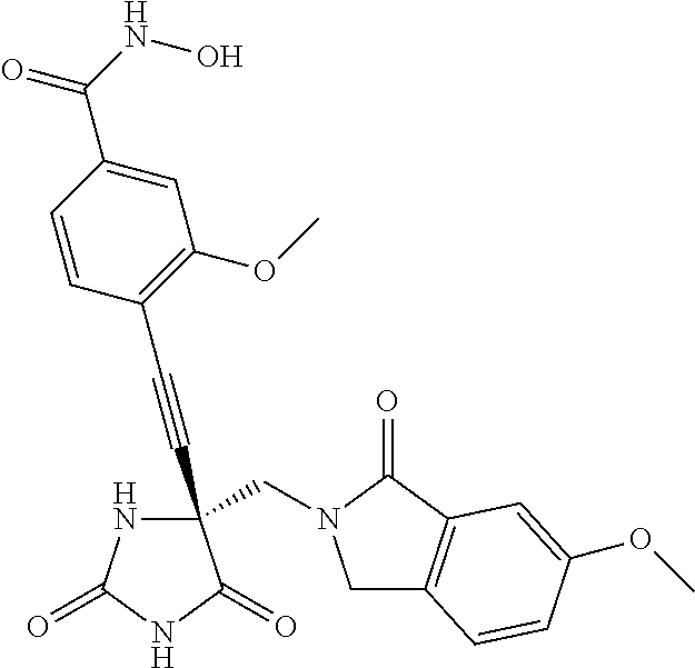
C(#CC1(CN2CC3=C(C2=O)C=C(OC)C=C3)NC(=O)NC1=O)C1=C(OC)C=C(C(NO)=O)C=C1
